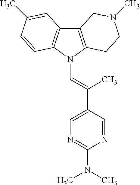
C12=C(N(C=C(C3=CN=C(N(C)C)N=C3)C)C3=C1C=C(C)C=C3)CCN(C)C2
